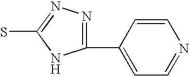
C1(C2=CC=NC=C2)=NN=C(S)N1
